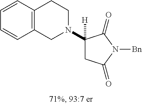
C1N(C2([H])CC(=O)N([Bn])C2=O)CCC2=C1C=CC=C2
